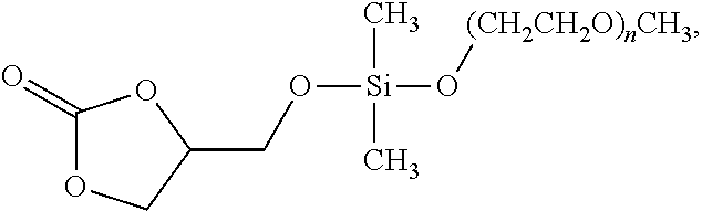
C1(=O)OCC(CO[Si](O[(CH2CH2O)nCH3])(C)C)O1
